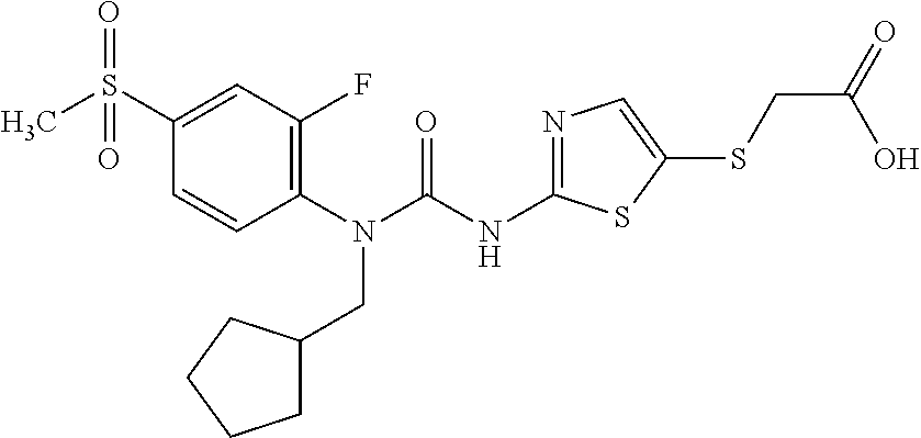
C1(N(CC2CCCC2)C(=O)NC2=NC=C(SCC(O)=O)S2)=C(F)C=C(S(=O)(C)=O)C=C1
